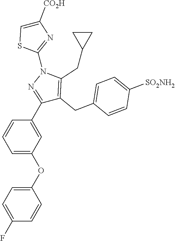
C1=C(F)C=CC(OC2=CC=CC(C3=NN(C4=NC([CO2H])=CS4)C(CC4CC4)=C3CC3=CC=C([SO2NH2])C=C3)=C2)=C1
